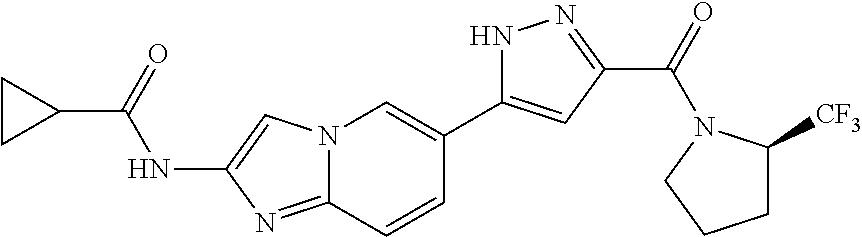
N12C(=NC(NC(C3CC3)=O)=C1)C=CC(C1=CC(C(=O)N3C([CF3])CCC3)=NN1)=C2
